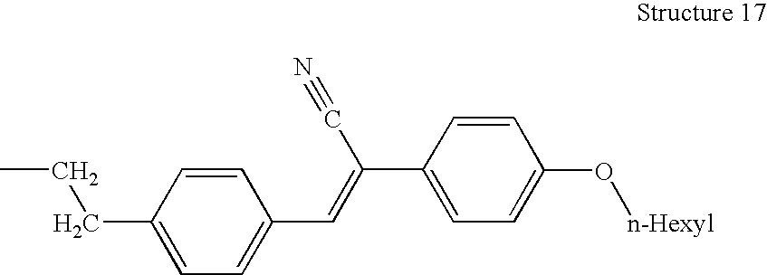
C1=CC(CCC)=CC=C1C=C(C#N)C1=CC=C(O[n-Hexyl])C=C1
